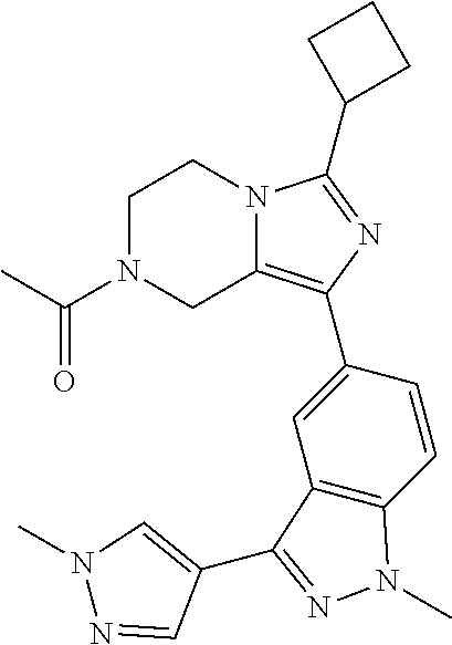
C1N(C(C)=O)CC2=C(C3=CC4=C(C=C3)N(C)N=C4C3=CN(C)N=C3)N=C(C3CCC3)N2C1
